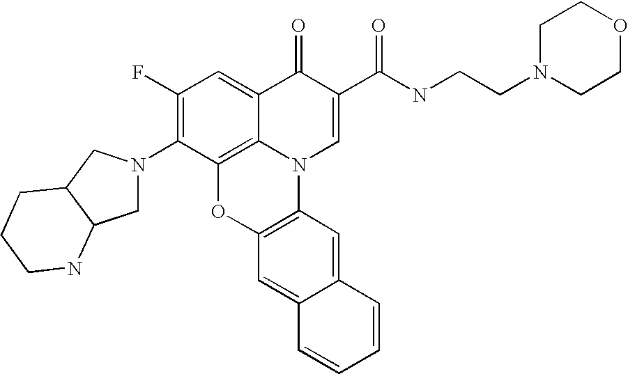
C1(F)=C(N2CC3C(C2)CCCN3)C2=C3C(=C1)C(=O)C(C(=O)NCCN1CCOCC1)=CN3C1=C(O2)C=C2C(=C1)C=CC=C2
